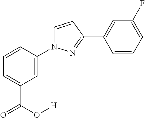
C1(F)=CC=CC(C2=NN(C3=CC(C(=O)O[H])=CC=C3)C=C2)=C1
